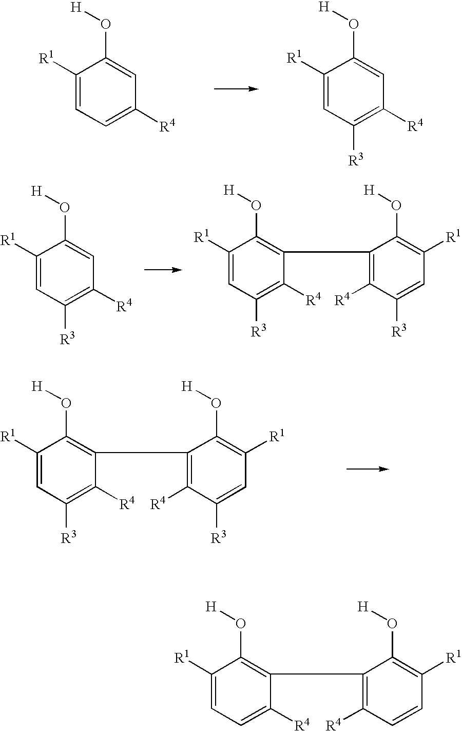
C1([R1])=CC=C([R4])C=C1O[H].C1([R1])=CC([R3])=C([R4])C=C1O[H].C1([R1])=CC([R3])=C([R4])C=C1O[H].C1([R1])=CC([R3])=C([R4])C(C2=C([R4])C([R3])=CC([R1])=C2O[H])=C1O[H].C1([R1])=CC([R3])=C([R4])C(C2=C([R4])C([R3])=CC([R1])=C2O[H])=C1O[H].C1([R1])=CC=C([R4])C(C2=C([R4])C=CC([R1])=C2O[H])=C1O[H]
